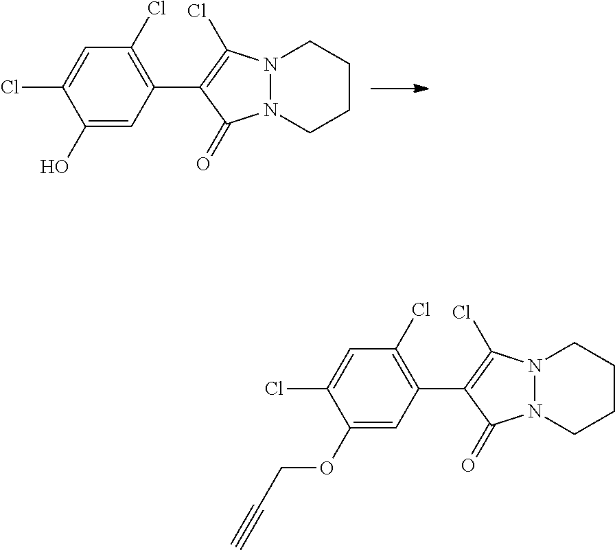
C1(O)=CC(C2=C(Cl)N3N(C2=O)CCCC3)=C(Cl)C=C1Cl.C1(OCC#C)=CC(C2=C(Cl)N3N(C2=O)CCCC3)=C(Cl)C=C1Cl
